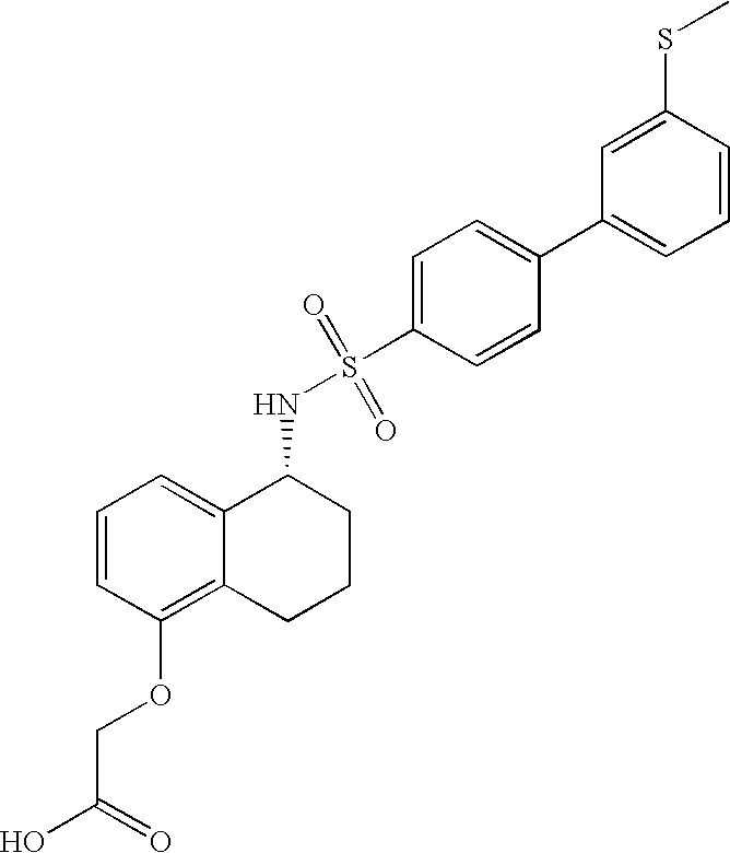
C1=CC(OCC(O)=O)=C2C(=C1)C(NS(=O)(=O)C1=CC=C(C3=CC=CC(SC)=C3)C=C1)CCC2
